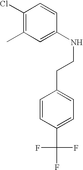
C1(Cl)=C(C)C=C(NCCC2=CC=C(C(F)(F)F)C=C2)C=C1
